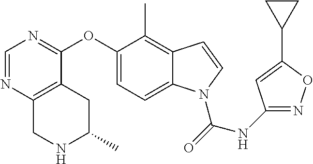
O(C1=CC=C2C(=C1C)C=CN2C(=O)NC1=NOC(C2CC2)=C1)C1=NC=NC2=C1CC(C)NC2
